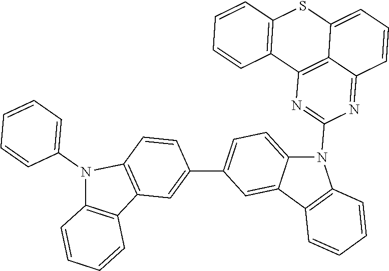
C12=CC=C(C3=CC4=C(N(C5=CC=CC=C5)C5=C4C=CC=C5)C=C3)C=C1C1=C(N2C2=NC3=C4C(=N2)C=CC=C4SC2=C3C=CC=C2)C=CC=C1
